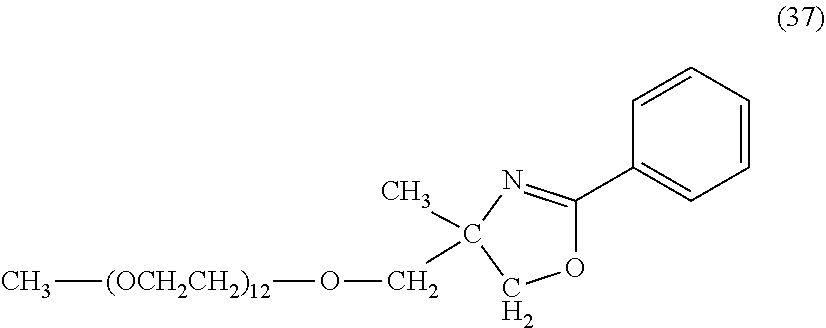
C1(C2=NC(CO[(OCH2CH2)12]C)(C)CO2)=CC=CC=C1
